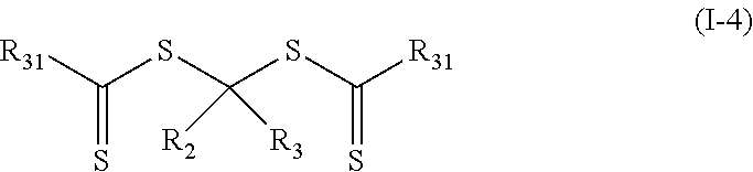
[R31]C(SC(SC([R31])=S)([R3])[R2])=S
